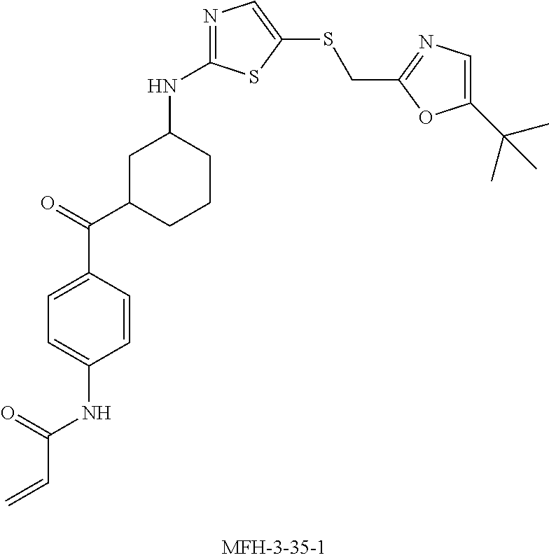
C=CC(NC1=CC=C(C(=O)C2CCCC(NC3=NC=C(SCC4=NC=C(C(C)(C)C)O4)S3)C2)C=C1)=O
